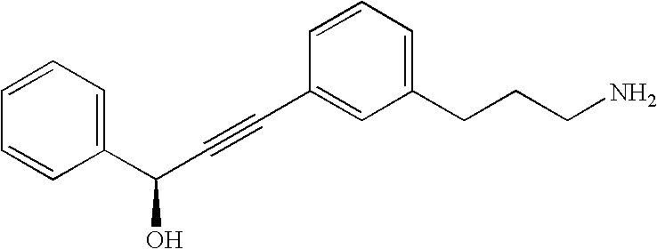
C1(C(C#CC2=CC(CCCN)=CC=C2)O)=CC=CC=C1
